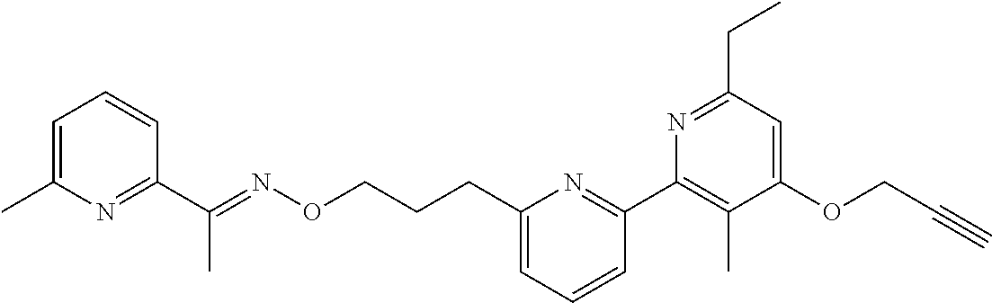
C1=C(C)N=C(C(=NOCCCC2=CC=CC(C3=C(C)C(OCC#C)=CC(CC)=N3)=N2)C)C=C1
